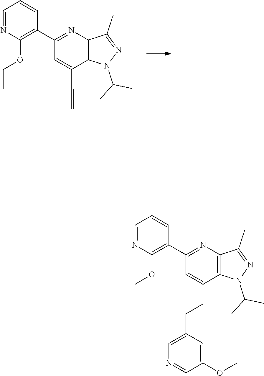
C12=C(N=C(C3=C(OCC)N=CC=C3)C=C1C#C)C(C)=NN2C(C)C.C12=C(N=C(C3=C(OCC)N=CC=C3)C=C1CCC1=CN=CC(OC)=C1)C(C)=NN2C(C)C
